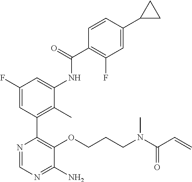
C1(F)=CC(C2=C(OCCCN(C(C=C)=O)C)C(N)=NC=N2)=C(C)C(NC(C2=C(F)C=C(C3CC3)C=C2)=O)=C1
